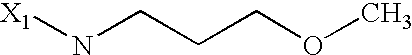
[X1]NCCCOC
